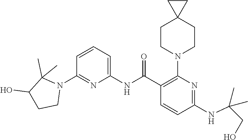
C1(NC(C2=C(N3CCC4(CC3)CC4)N=C(NC(CO)(C)C)C=C2)=O)=CC=CC(N2C(C)(C)C(O)CC2)=N1
